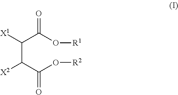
C(C(C(O[R2])=O)[X2])(C(O[R1])=O)[X1]
